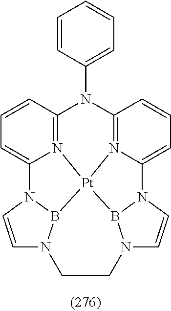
C1=CC2=N3C(=C1)N1C=CN4B1[Pt]31N3=C(N2C2=CC=CC=C2)C=CC=C3N2B1N(C=C2)CC4
